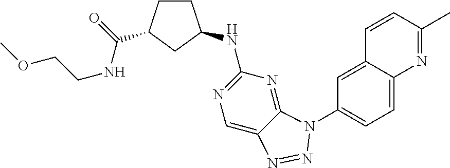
O(CCNC(=O)C1CCC(NC2=NC=C3C(=N2)N(C2=CC=C4C(=C2)C=CC(C)=N4)N=N3)C1)C
